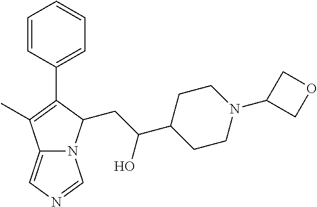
C12=CN=CN1C(CC(C1CCN(C3COC3)CC1)O)C(C1=CC=CC=C1)=C2C
